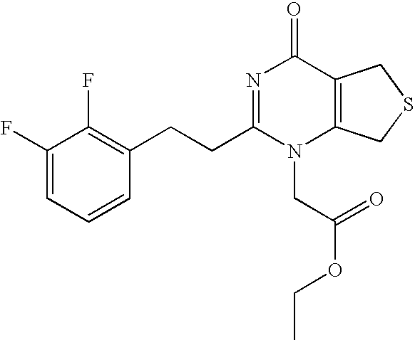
C1(F)=CC=CC(CCC2=NC(=O)C3=C(N2CC(=O)OCC)CSC3)=C1F
